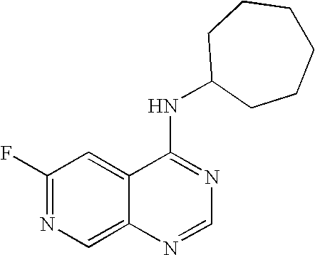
C1(F)=NC=C2C(=C1)C(NC1CCCCCC1)=NC=N2
